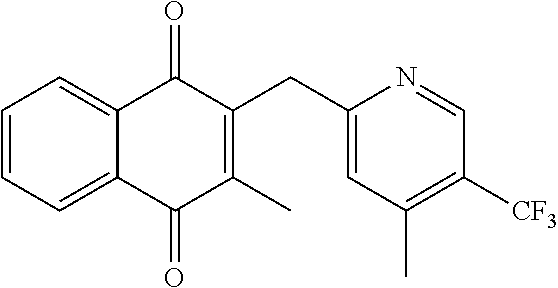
C1=CC=C2C(=C1)C(=O)C(CC1=CC(C)=C([CF3])C=N1)=C(C)C2=O
